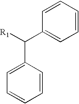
C1=C(C([R1])C2=CC=CC=C2)C=CC=C1
